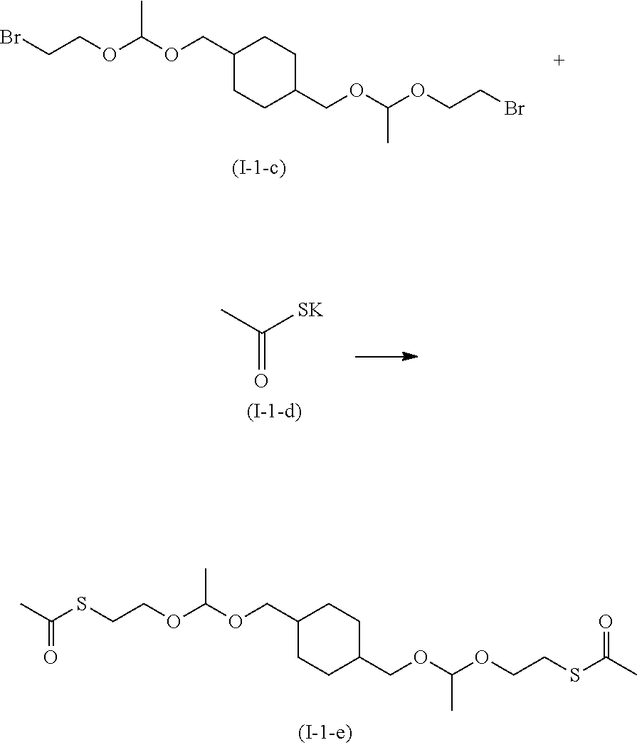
C1(COC(OCCBr)C)CCC(COC(OCCBr)C)CC1.C(=O)(C)[SK].C1(COC(OCCSC(C)=O)C)CCC(COC(OCCSC(C)=O)C)CC1
